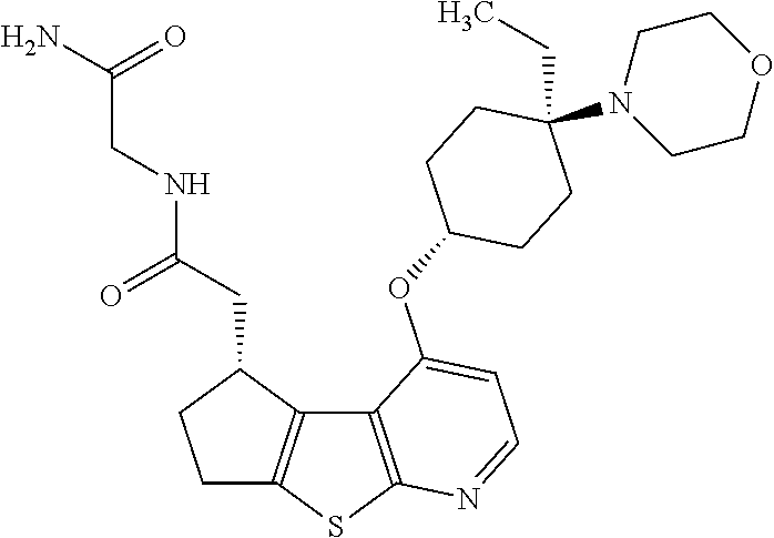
C12=C(SC3=C1C(CC(=O)NCC(N)=O)CC3)N=CC=C2OC1CCC(CC)(N2CCOCC2)CC1
